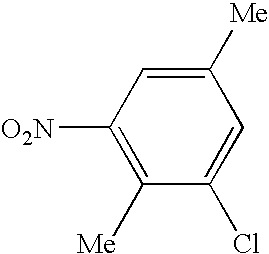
C1([O2N])=C([Me])C(Cl)=CC([Me])=C1
